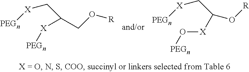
C(C(CO[R])[X][PEGn])[X][PEGn].C(C(O[R])[X]O[PEGn])[X][PEGn]
